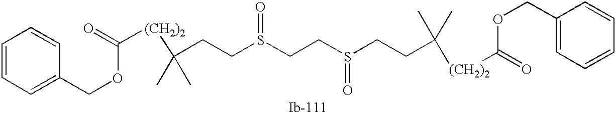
C(C)(C)(CCS(=O)CCS(=O)CCC(C)(C)[(CH2)2]C(=O)OCC1=CC=CC=C1)[(CH2)2]C(OCC1=CC=CC=C1)=O
